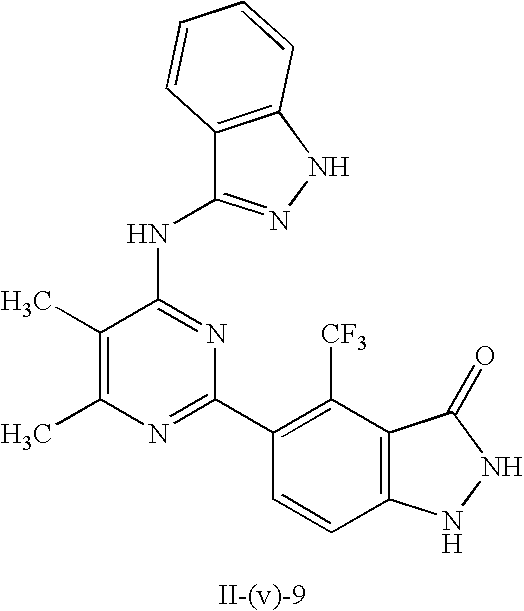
C1(C)=C(C)N=C(C2=C([CF3])C3=C(C=C2)NNC3=O)N=C1NC1=NNC2=C1C=CC=C2
